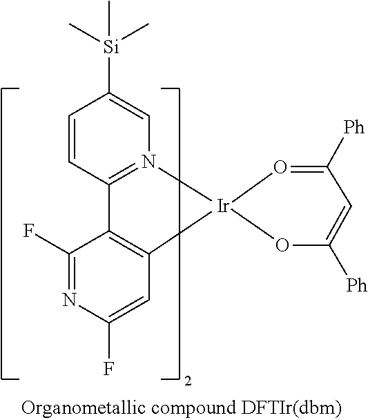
[Ir]12(N3=C(C=CC([Si](C)(C)C)=C3)C3=C1C=C(F)N=C3F)OC([Ph])=CC([Ph])=O2
